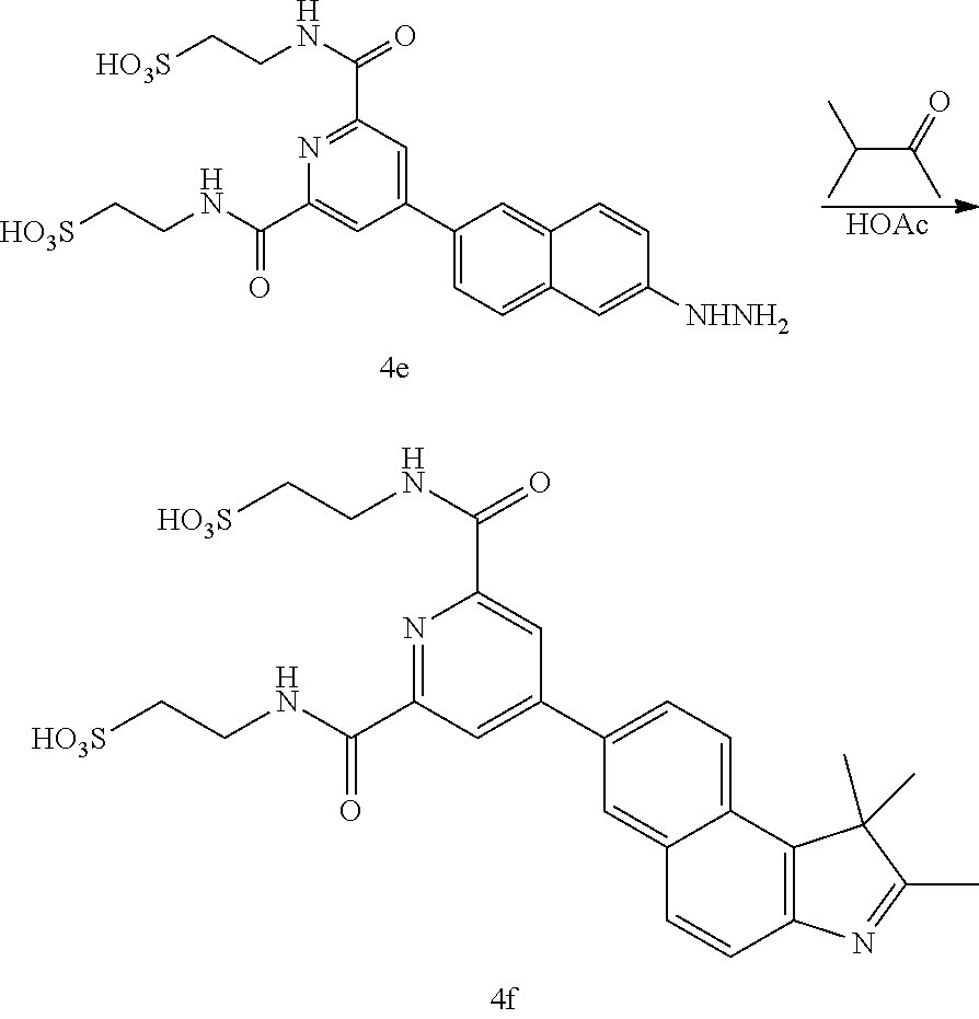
C(C(=O)C)(C)C.[HOAc].[HO3S]CCNC(=O)C1=NC(C(=O)NCC[HO3S])=CC(C2=CC=C3C(=C2)C=CC([NHNH2])=C3)=C1.[HO3S]CCNC(=O)C1=CC(C2=CC=C3C(=C2)C=CC2=C3C(C)(C)C(C)=N2)=CC(C(=O)NCC[HO3S])=N1
